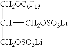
C([CH2OC6F13])([CH2OSO3Li])[CH2OSO3Li]
